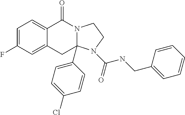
C1=C(F)C=C2C(=C1)C(=O)N1C(C3=CC=C(Cl)C=C3)(C2)N(C(=O)NCC2=CC=CC=C2)CC1
